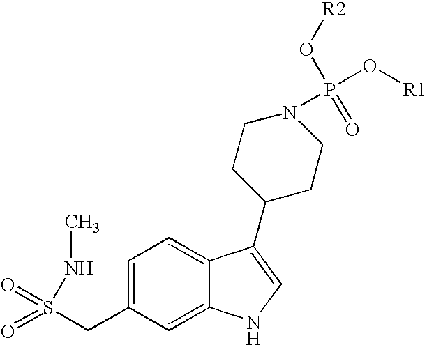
C1=C(CS(=O)(=O)NC)C=C2C(=C1)C(C1CCN(P(O[R1])(=O)O[R2])CC1)=CN2
